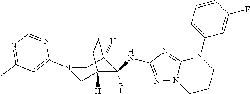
N1(C2=CC(C)=NC=N2)CC2([H])C(NC3=NN4C(=N3)N(C3=CC=CC(F)=C3)CCC4)([H])C([H])(C1)CC2
